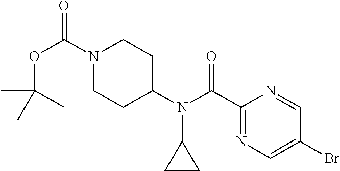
N1(C(OC(C)(C)C)=O)CCC(N(C(=O)C2=NC=C(Br)C=N2)C2CC2)CC1
